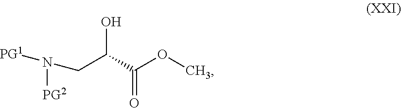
C(C(=O)OC)(CN([PG1])[PG2])O
